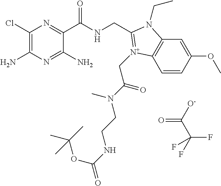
C1(Cl)=C(N)N=C(N)C(C(NCC2=[N+](CC(=O)N(C)CCNC(OC(C)(C)C)=O)C3=C(C=C(OC)C=C3)N2CC)=O)=N1.[O-]C(C(F)(F)F)=O
